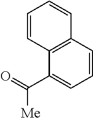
C1=CC2=C(C(C(=O)[Me])=C1)C=CC=C2
